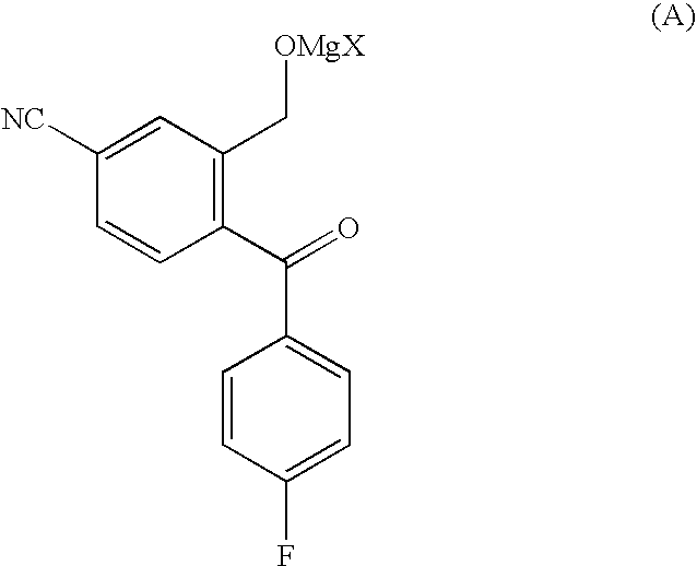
C1=CC(C(=O)C2=CC=C(F)C=C2)=C(C[OMgX])C=C1[NC]
